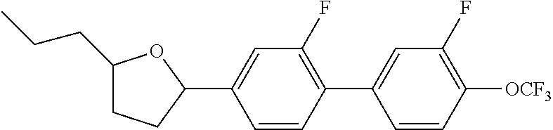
C1(CCC)CCC(C2=CC(F)=C(C3=CC(F)=C([OCF3])C=C3)C=C2)O1
